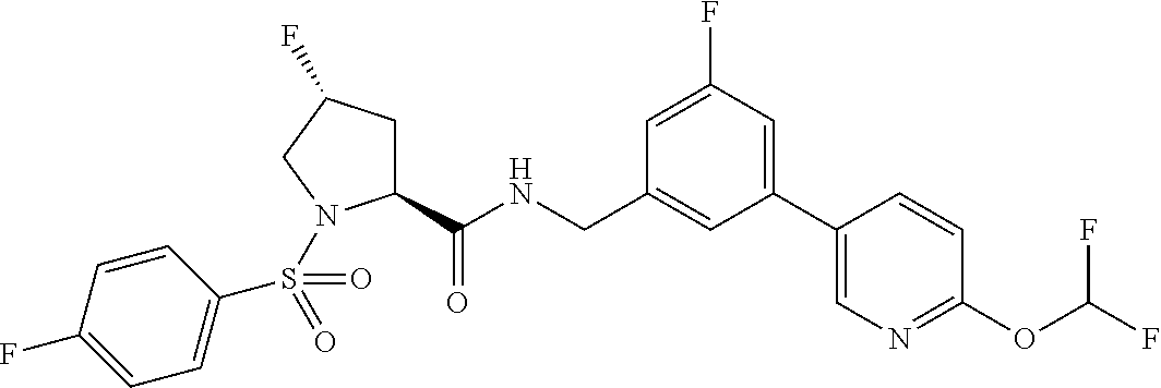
C1(C(NCC2=CC(C3=CN=C(OC(F)F)C=C3)=CC(F)=C2)=O)CC(F)CN1S(C1=CC=C(F)C=C1)(=O)=O
